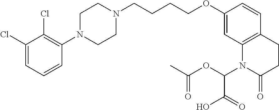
C1(Cl)=CC=CC(N2CCN(CCCCOC3=CC4=C(C=C3)CCC(=O)N4C(OC(=O)C)C(O)=O)CC2)=C1Cl
